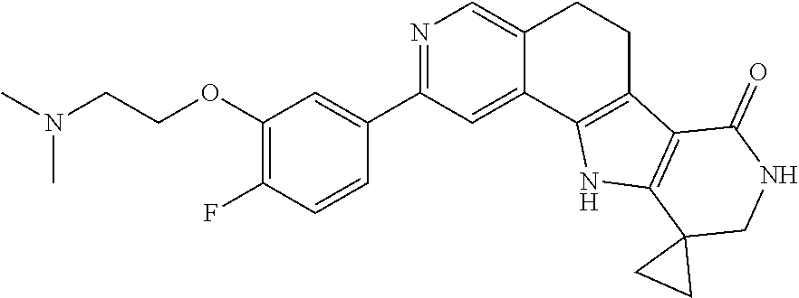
CN(CCOC1=C(F)C=CC(C2=NC=C3C(=C2)C2=C(CC3)C3=C(N2)C2(CNC3=O)CC2)=C1)C
